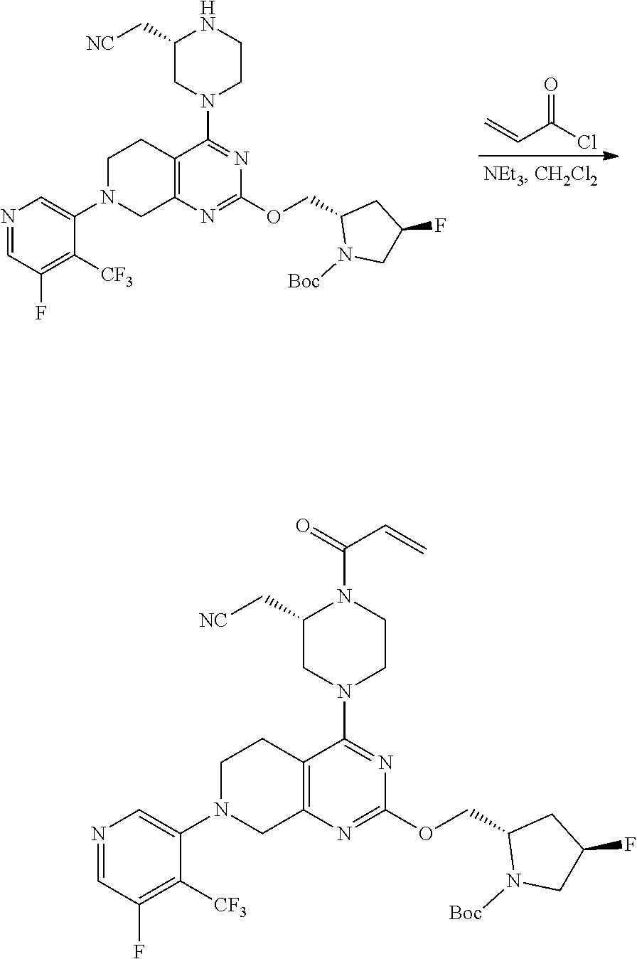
C1N(C2=CN=CC(F)=C2[CF3])CC2=C(C1)C(N1CC(C[NC])NCC1)=NC(OCC1N([Boc])CC(F)C1)=N2.O=C(Cl)C=C.C1N(C2=CN=CC(F)=C2[CF3])CC2=C(C1)C(N1CC(C[NC])N(C(=O)C=C)CC1)=NC(OCC1N([Boc])CC(F)C1)=N2
